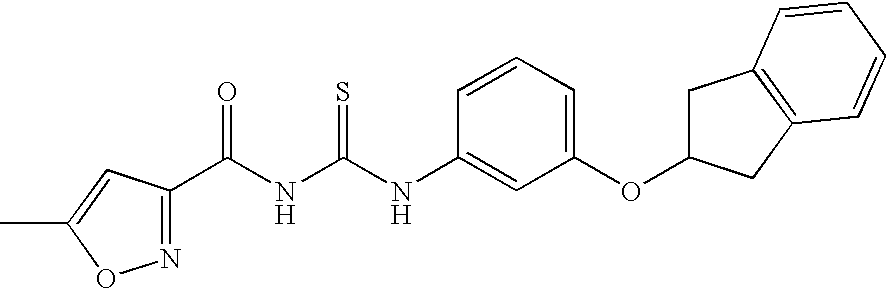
C(NC(NC1=CC(OC2CC3=C(C2)C=CC=C3)=CC=C1)=S)(=O)C1=NOC(C)=C1
